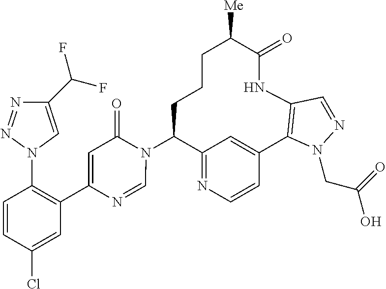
C12=NC=CC(=C1)C1=C(NC(=O)C([Me])CCCC2N2C(=O)C=C(C3=C(N4C=C(C(F)F)N=N4)C=CC(Cl)=C3)N=C2)C=NN1CC(O)=O
